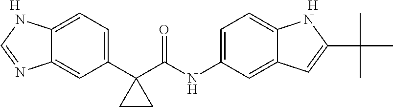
C1(C2(C(NC3=CC=C4C(=C3)C=C(C(C)(C)C)N4)=O)CC2)=CC=C2C(=C1)N=CN2.[H].[H]
